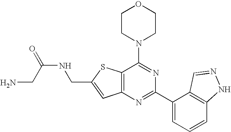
C1CN(C2=NC(C3=CC=CC4=C3C=NN4)=NC3=C2SC(CNC(=O)CN)=C3)CCO1
